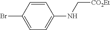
C1=C(Br)C=CC(NC[CO2Et])=C1
